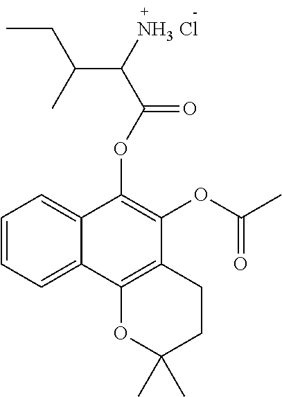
C1=CC=C2C(=C1)C(OC(C([NH3 Cl])C(C)CC)=O)=C(OC(C)=O)C1=C2OC(C)(C)CC1
